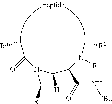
N1(C(=O)C[Rn])C([R])C1(C(N(C[R1])[R])C(=O)N[tBu])[H]
